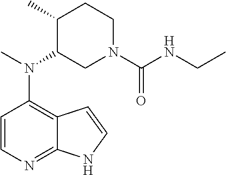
C1=CN=C2C(=C1N(C)C1CN(C(NCC)=O)CCC1C)C=CN2
